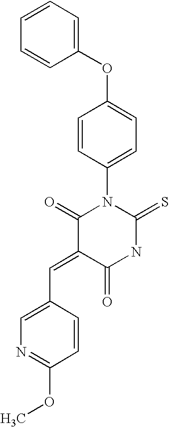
C1=CC=CC(OC2=CC=C(N3C(=O)C(=CC4=CN=C(OC)C=C4)C(=O)NC3=S)C=C2)=C1
